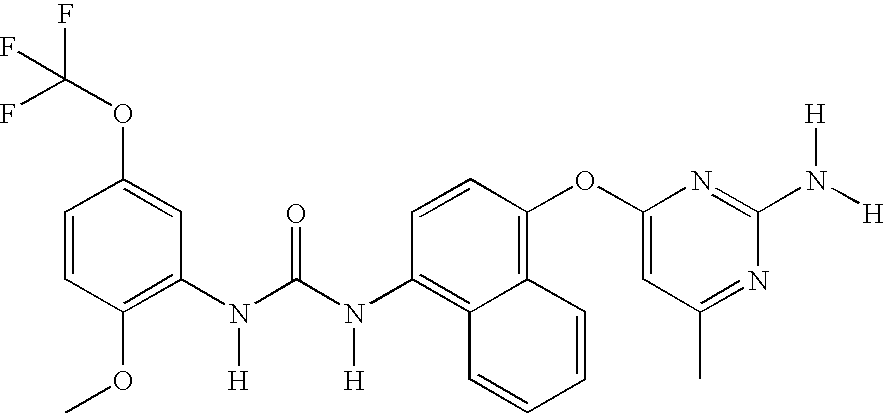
C1=CC(OC)=C(N(C(N(C2=C3C(=C(OC4=CC(C)=NC(N([H])[H])=N4)C=C2)C=CC=C3)[H])=O)[H])C=C1OC(F)(F)F
